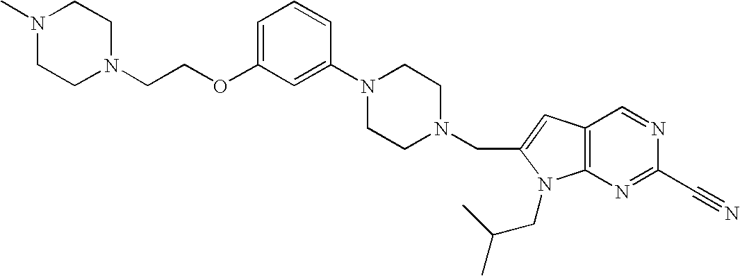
N1(CCOC2=CC=CC(N3CCN(CC4=CC5=C(N4CC(C)C)N=C(C#N)N=C5)CC3)=C2)CCN(C)CC1
